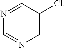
C1=NC=C(Cl)C=N1
